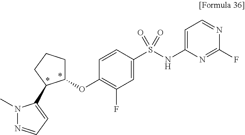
C1=C(NS(C2=CC(F)=C(OC3CCCC3C3=CC=NN3C)C=C2)(=O)=O)N=C(F)N=C1
